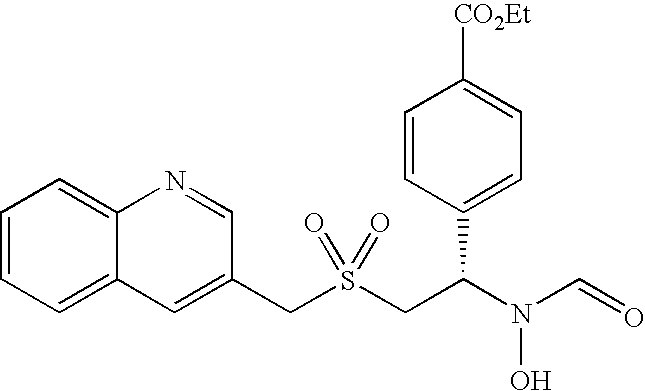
C(S(CC(N(C=O)O)C1=CC=C([CO2Et])C=C1)(=O)=O)C1=CC2=CC=CC=C2N=C1
